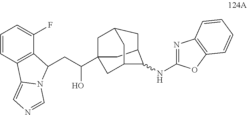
C1C2CC3CC1(C(CC1C4=C(C=CC=C4F)C4=CN=CN41)O)CC(C2)C3NC1=NC2=C(O1)C=CC=C2
